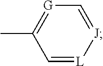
C1=[L][J]=C[G]=C1C
